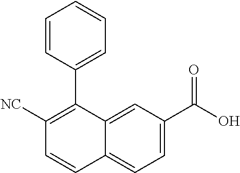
C1([NC])=C(C2=CC=CC=C2)C2=CC(C(O)=O)=CC=C2C=C1
